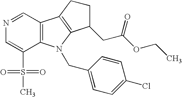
C12=C(C=NC=C1S(=O)(=O)C)C1=C(N2CC2=CC=C(Cl)C=C2)C(CC(OCC)=O)CC1
